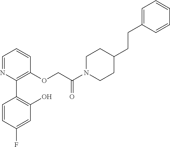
C1=NC(C2=C(O)C=C(F)C=C2)=C(OCC(N2CCC(CCC3=CC=CC=C3)CC2)=O)C=C1
